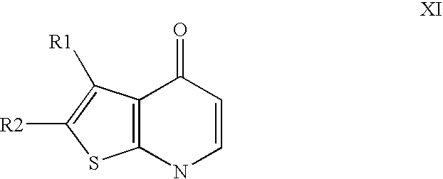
C12=C(NC=CC1=O)SC([R2])=C2[R1]
